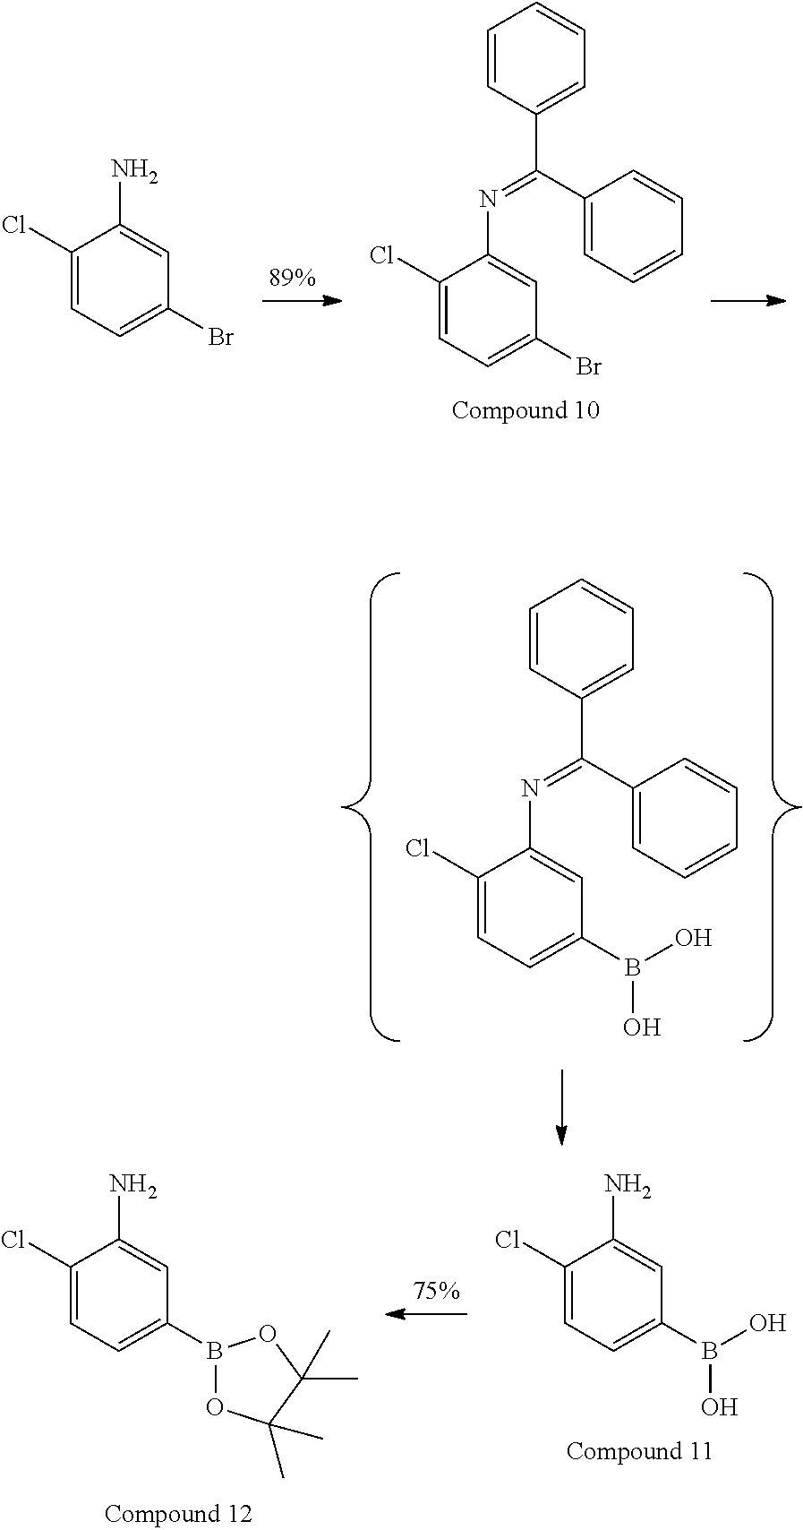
C1(Cl)=CC=C(Br)C=C1N=C(C1=CC=CC=C1)C1=CC=CC=C1.C1(Cl)=CC=C(Br)C=C1N.C1(Cl)=CC=C(B(O)O)C=C1N=C(C1=CC=CC=C1)C1=CC=CC=C1.C1(Cl)=CC=C(B(O)O)C=C1N.C1(Cl)=CC=C(B2OC(C)(C)C(C)(C)O2)C=C1N
